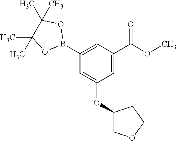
C1=C(C(OC)=O)C=C(B2OC(C)(C)C(C)(C)O2)C=C1OC1COCC1
